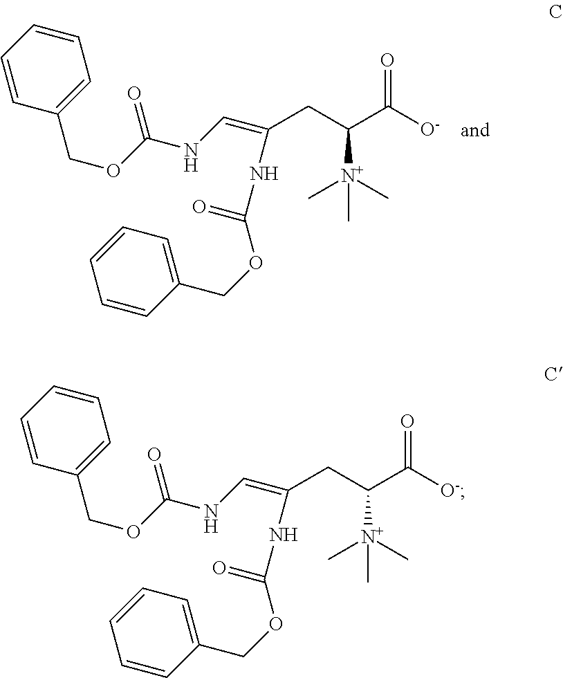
C(CC(C([O-])=O)[N+](C)(C)C)(NC(OCC1=CC=CC=C1)=O)=CNC(OCC1=CC=CC=C1)=O.C(CC(C([O-])=O)[N+](C)(C)C)(NC(OCC1=CC=CC=C1)=O)=CNC(OCC1=CC=CC=C1)=O
